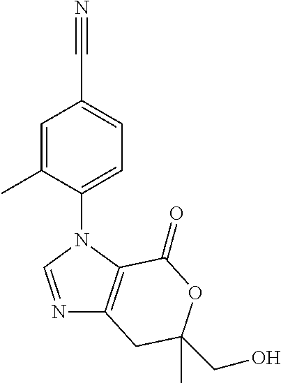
N1=CN(C2=CC=C(C#N)C=C2C)C2=C1CC(CO)(C)OC2=O
